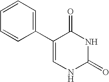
C1(C2=CC=CC=C2)=CNC(=O)NC1=O
